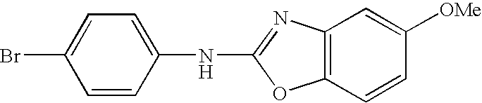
C1=CC(NC2=NC3=C(O2)C=CC([OMe])=C3)=CC=C1Br
